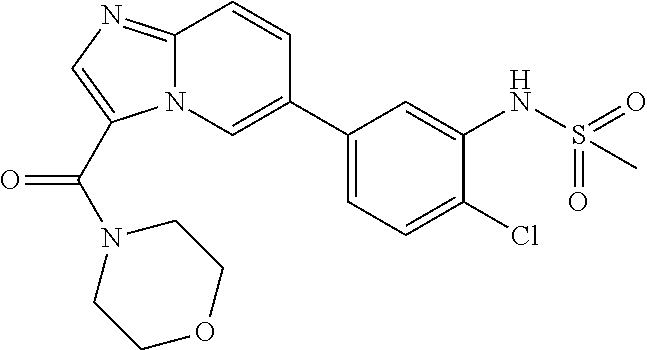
N12C(=NC=C1C(N1CCOCC1)=O)C=CC(C1=CC=C(Cl)C(NS(=O)(=O)C)=C1)=C2
